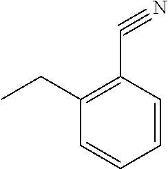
C1=CC(C#N)=C(CC)C=C1
